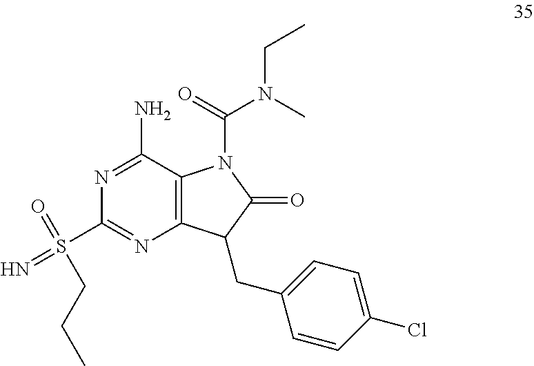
N1=C(N)C2=C(N=C1S(=O)(CCC)=N)C(CC1=CC=C(Cl)C=C1)C(=O)N2C(N(CC)C)=O
